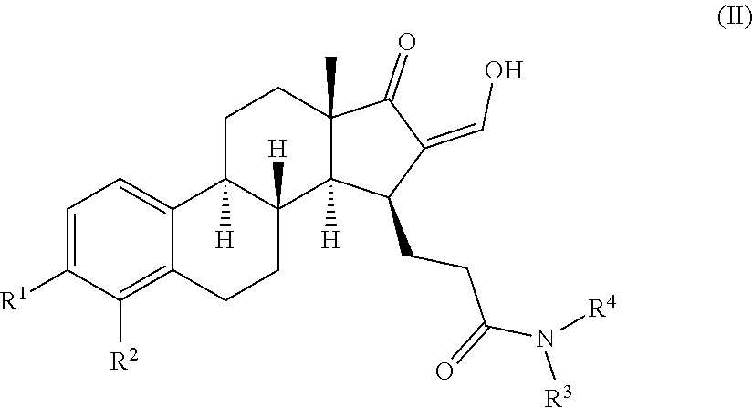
C1=C([R1])C([R2])=C2C(=C1)C1([H])C([H])(CC2)C2([H])C(C)(CC1)C(=O)C(=CO)C2CCC(=O)N([R4])[R3]
